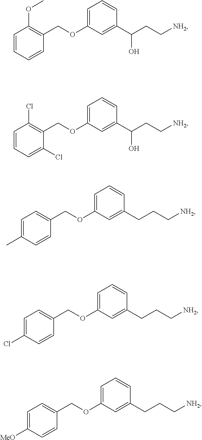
O(C1=CC=CC(C(CC[NH2])O)=C1)CC1=C(OC)C=CC=C1.O(C1=CC=CC(C(CC[NH2])O)=C1)CC1=C(Cl)C=CC=C1Cl.O(C1=CC=CC(CCC[NH2])=C1)CC1=CC=C(C)C=C1.O(C1=CC=CC(CCC[NH2])=C1)CC1=CC=C(Cl)C=C1.O(C1=CC=CC(CCC[NH2])=C1)CC1=CC=C([MeO])C=C1
